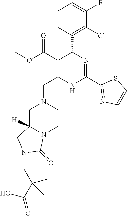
C1=CC(C2C(C(OC)=O)=C(CN3CC4([H])N(CC3)C(=O)N(CC(C(=O)O)(C)C)C4)NC(C3=NC=CS3)=N2)=C(Cl)C(F)=C1
